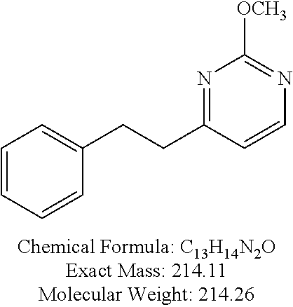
C1=CC=CC(CCC2=NC([OCH3])=NC=C2)=C1
